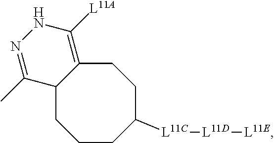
C1CC([L11C][L11D][L11E])CCC2=C([L11A])NN=C(C)C2C1
